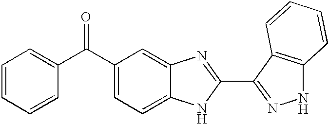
C1(C(C2=CC=CC=C2)=O)=CC=C2C(=C1)N=C(C1=NNC3=C1C=CC=C3)N2
